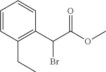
C1=CC(CC)=C(C(C(OC)=O)Br)C=C1
